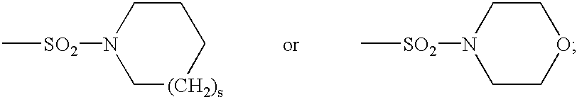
C[SO2]N1C[(CH2)s]CCC1.C[SO2]N1CCOCC1
